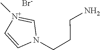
N1(CCCN)C=[N+](C)C=C1.[Br-]
